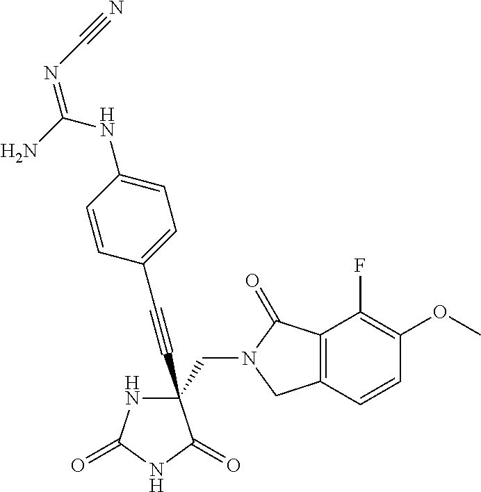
C(#CC1(CN2C(=O)C3=C(C2)C=CC(OC)=C3F)NC(=O)NC1=O)C1=CC=C(NC(=NC#N)N)C=C1
